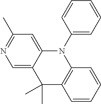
C1=C2C(=CC(C)=N1)N(C1=CC=CC=C1)C1=C(C2(C)C)C=CC=C1
